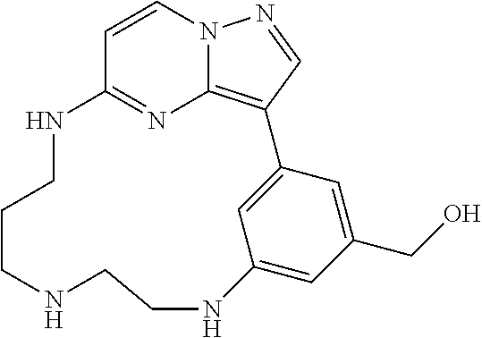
C12=NC3=C(C=NN3C=C1)C1=CC(=CC(CO)=C1)NCCNCCCN2
